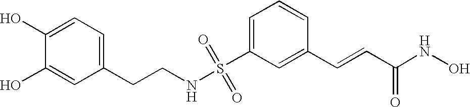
S(C1=CC=CC(C=CC(NO)=O)=C1)(NCCC1=CC=C(O)C(O)=C1)(=O)=O
